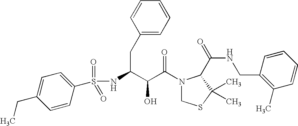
N(C(CC1=CC=CC=C1)C(C(N1CSC(C)(C)C1C(NCC1=C(C)C=CC=C1)=O)=O)O)S(=O)(=O)C1=CC=C(CC)C=C1
